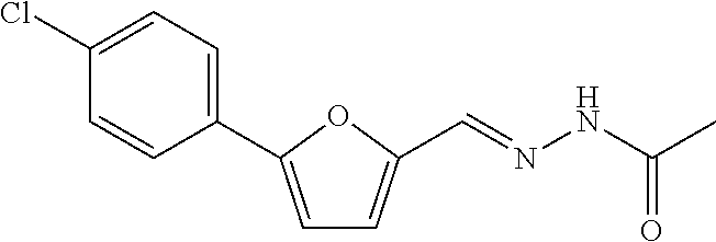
C1=C(C2=CC=C(Cl)C=C2)OC(C=NNC(C)=O)=C1
